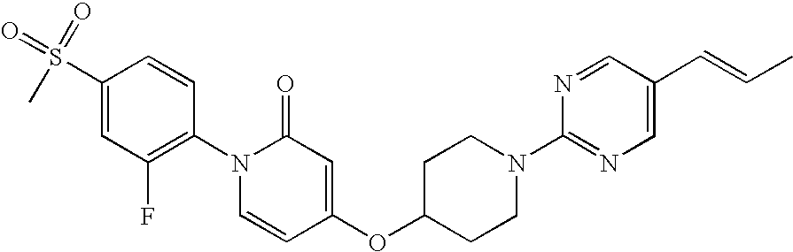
C1(N2C=CC(OC3CCN(C4=NC=C(C=CC)C=N4)CC3)=CC2=O)=C(F)C=C(S(=O)(=O)C)C=C1
